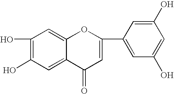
C1(O)=C(O)C=C2C(=C1)OC(C1=CC(O)=CC(O)=C1)=CC2=O
